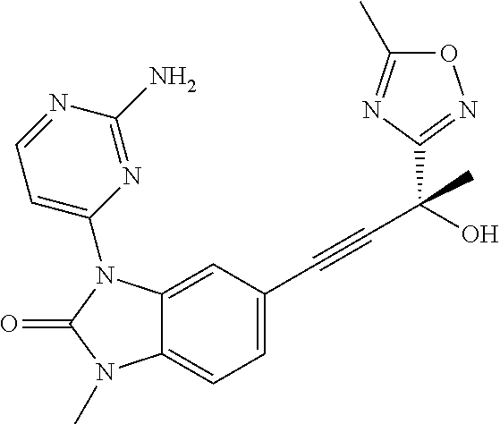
N1=C(C)ON=C1C(C#CC1=CC=C2C(=C1)N(C1=CC=NC(N)=N1)C(=O)N2C)(C)O
